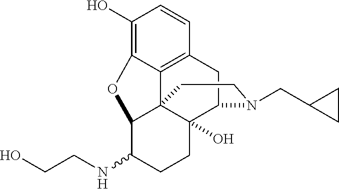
C1(O)=C2C3=C(C=C1)CC1C4(O)C3(C(C(NCCO)CC4)O2)CCN1CC1CC1
